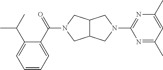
C12C(CN(C(C3=CC=CC=C3C(C)C)=O)C1)CN(C1=NC(C)=CC(C)=N1)C2
